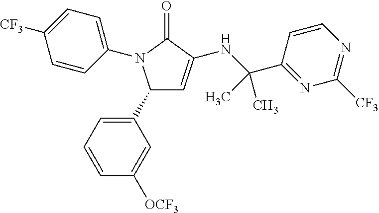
C1=CC(C(NC2=CC(C3=CC=CC([OCF3])=C3)N(C3=CC=C([CF3])C=C3)C2=O)(C)C)=NC([CF3])=N1
